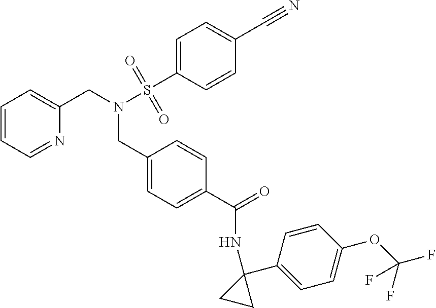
C1=CC=NC(CN(CC2=CC=C(C(NC3(C4=CC=C(OC(F)(F)F)C=C4)CC3)=O)C=C2)S(=O)(=O)C2=CC=C(C#N)C=C2)=C1
